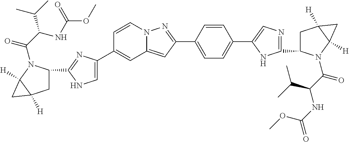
C1=CN2C(=CC(C3=CC=C(C4=CN=C(C5CC6([H])C([H])(N5C(C(C(C)C)NC(=O)OC)=O)C6)N4)C=C3)=N2)C=C1C1=CNC(C2CC3([H])C([H])(N2C(=O)C(C(C)C)NC(OC)=O)C3)=N1
